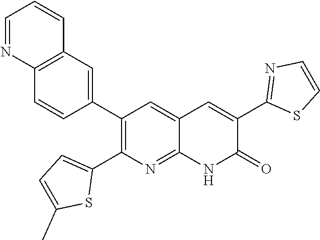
C12=C(C=C(C3=C(C4=CC=C(C)S4)N=C4C(=C3)C=C(C3=NC=CS3)C(=O)N4)C=C1)C=CC=N2
